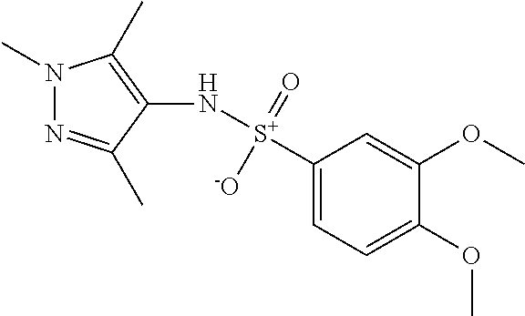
N1(C)N=C(C)C(N[S+](C2=CC=C(OC)C(OC)=C2)(=O)[-O])=C1C
